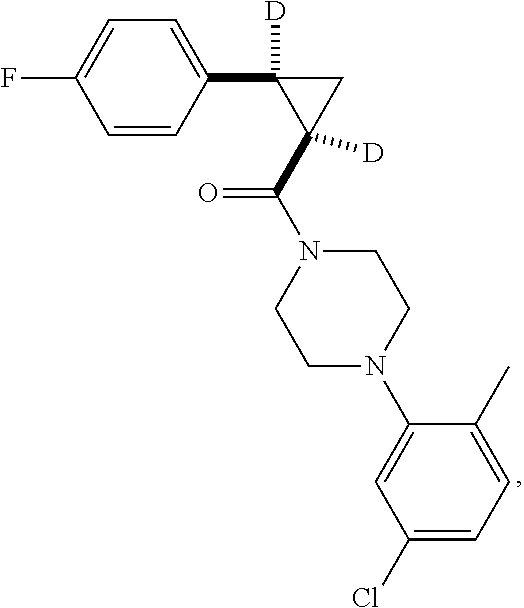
C1=CC(C2([D])C(C(N3CCN(C4=CC(Cl)=CC=C4C)CC3)=O)([D])C2)=CC=C1F
